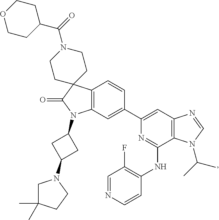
C1(C2=CC3=C(C=C2)C2(C(=O)N3C3CC(N4CC(C)(C)CC4)C3)CCN(C(=O)C3CCOCC3)CC2)=CC2=C(C(NC3=C(F)C=NC=C3)=N1)N(C(C)C)C=N2
